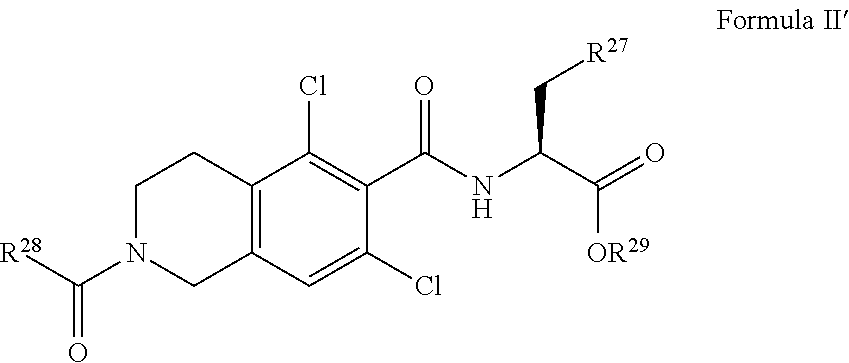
C1N(C([R28])=O)CC2=C(C1)C(Cl)=C(C(NC(C(=O)[OR29])C[R27])=O)C(Cl)=C2
